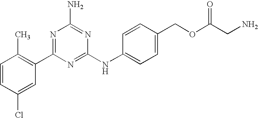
C1=CC(Cl)=CC(C2=NC(N)=NC(NC3=CC=C(COC(CN)=O)C=C3)=N2)=C1C
